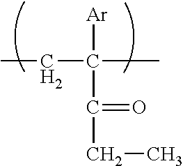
C(C(C)([Ar])C(CC)=O)C
